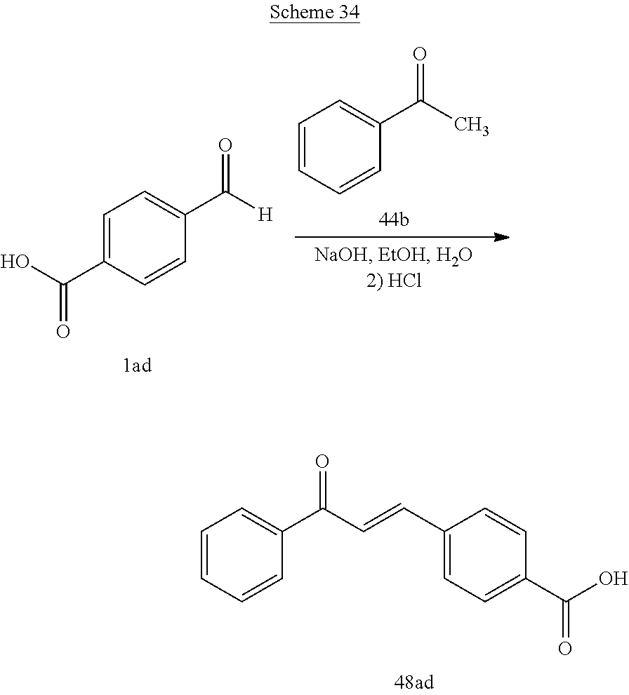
C1=C(C(O)=O)C=CC(C([H])=O)=C1.C1=CC=CC(C(C)=O)=C1.C1=CC=CC(C(C=CC2=CC=C(C(O)=O)C=C2)=O)=C1
